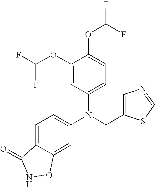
N(CC1=CN=CS1)(C1=CC=C2C(=C1)ONC2=O)C1=CC=C(OC(F)F)C(OC(F)F)=C1
